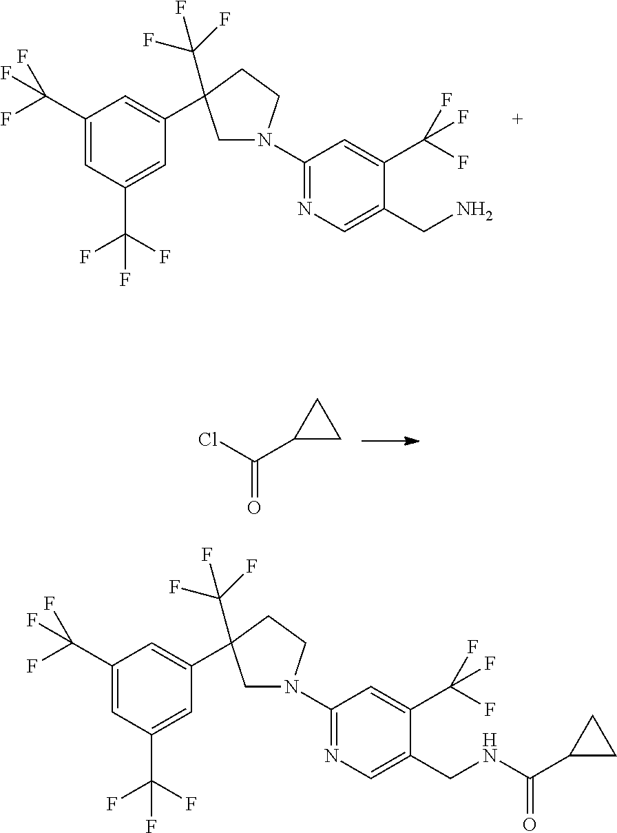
C1(C(F)(F)F)=CC(C(F)(F)F)=CC(C2(C(F)(F)F)CN(C3=NC=C(CN)C(C(F)(F)F)=C3)CC2)=C1.C1(C(=O)Cl)CC1.C1(C(F)(F)F)=CC(C(F)(F)F)=CC(C2(C(F)(F)F)CN(C3=NC=C(CNC(=O)C4CC4)C(C(F)(F)F)=C3)CC2)=C1
